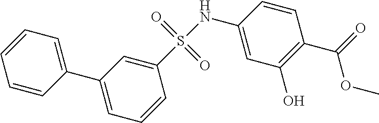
C1=CC=C(C2=CC=CC(S(NC3=CC(O)=C(C(=O)OC)C=C3)(=O)=O)=C2)C=C1
